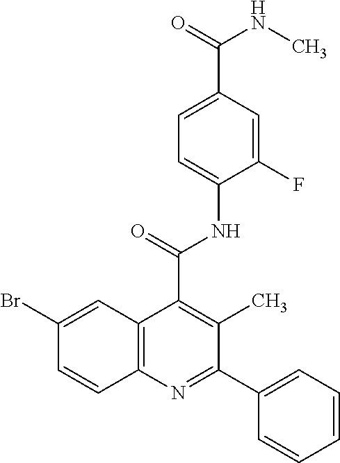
C1=C(C(=O)NC)C=C(F)C(NC(=O)C2=C(C)C(C3=CC=CC=C3)=NC3=C2C=C(Br)C=C3)=C1
